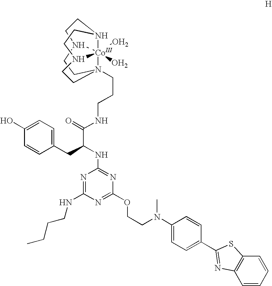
C1CN2(CCCNC(=O)C(CC3=CC=C(O)C=C3)NC3=NC(OCCN(C)C4=CC=C(C5=NC6=C(C=CC=C6)S5)C=C4)=NC(NCCCC)=N3)[Co]34(O)(O)N(CC2)CCN3CCN14
